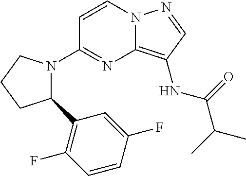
C1=CN2C(=C(NC(C(C)C)=O)C=N2)N=C1N1C(C2=C(F)C=CC(F)=C2)CCC1
